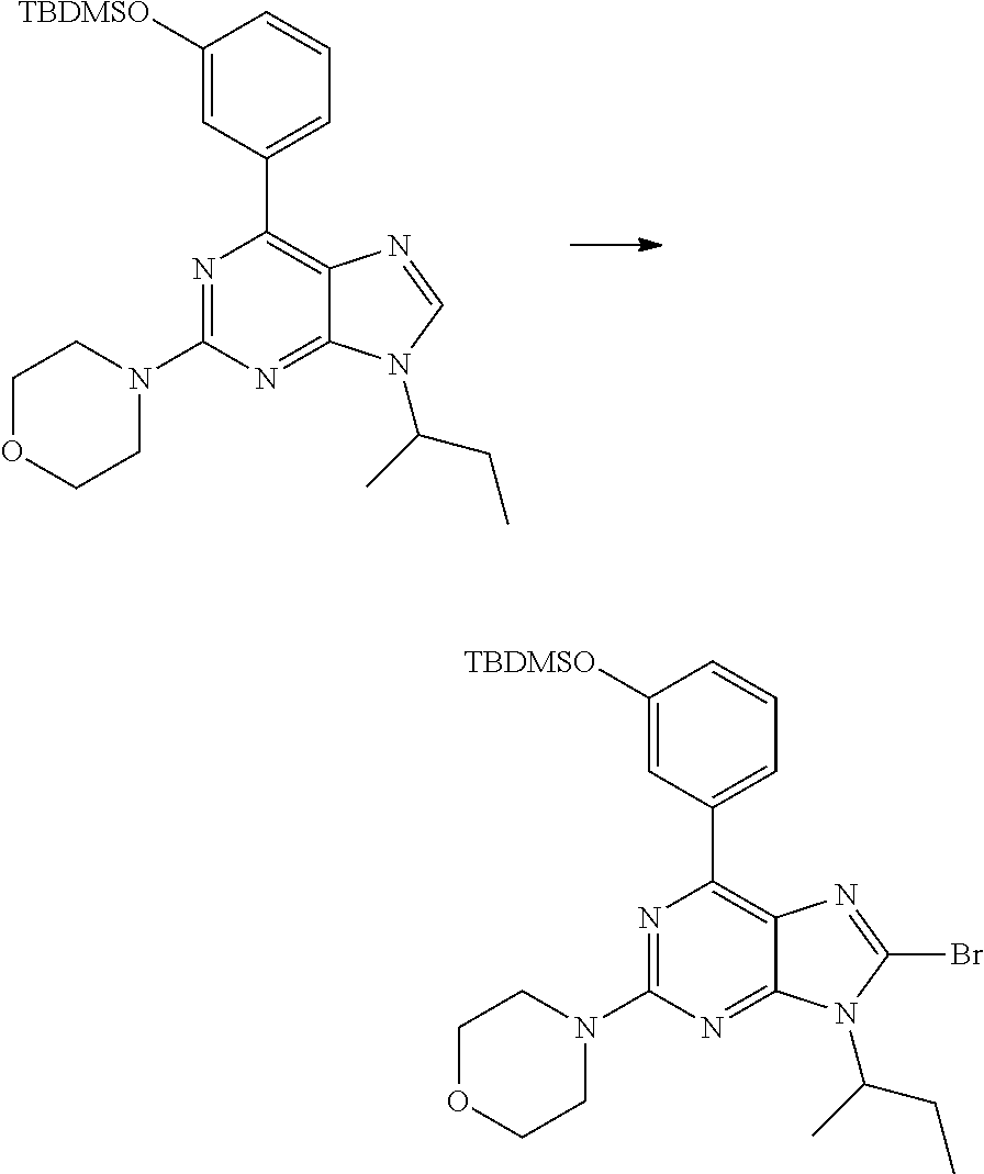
N1=C(N2CCOCC2)N=C2C(=C1C1=CC=CC([TBDMSO])=C1)N=CN2C(C)CC.N1=C(N2CCOCC2)N=C2C(=C1C1=CC=CC([TBDMSO])=C1)N=C(Br)N2C(C)CC
